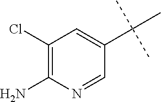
C1(Cl)=C(N)N=CC(C(C)(C)C)=C1
